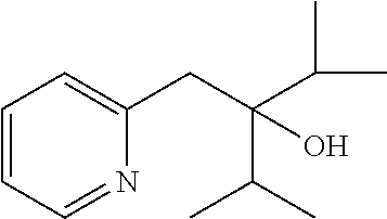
C1=CC=NC(CC(C(C)C)(C(C)C)O)=C1
